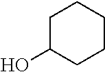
C1C(O)CCCC1
